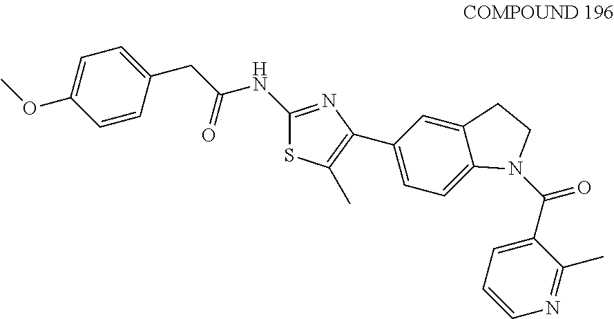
C1=C(OC)C=CC(CC(NC2=NC(C3=CC=C4C(=C3)CCN4C(C3=CC=CN=C3C)=O)=C(C)S2)=O)=C1
